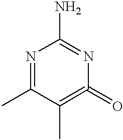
N1=C(C)C(C)=C(=O)N=C1N
